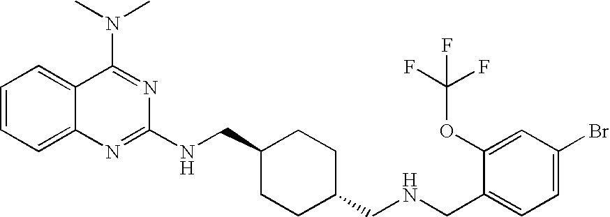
C1=CC=C2C(=C1)C(N(C)C)=NC(NCC1CCC(CNCC3=CC=C(Br)C=C3OC(F)(F)F)CC1)=N2
